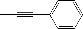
C1=CC=CC(C#CC)=C1
